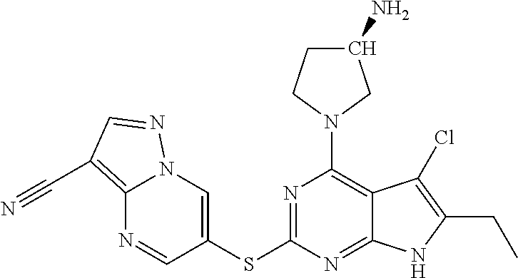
C12=C(C#N)C=NN1C=C(SC1=NC(N3CC(N)CC3)=C3C(=N1)NC(CC)=C3Cl)C=N2
